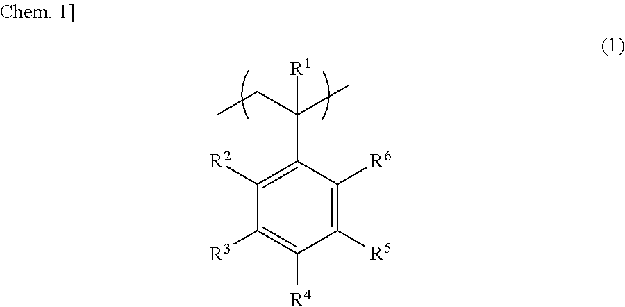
C1([R2])=C(C(CC)([R1])C)C([R6])=C([R5])C([R4])=C1[R3]
